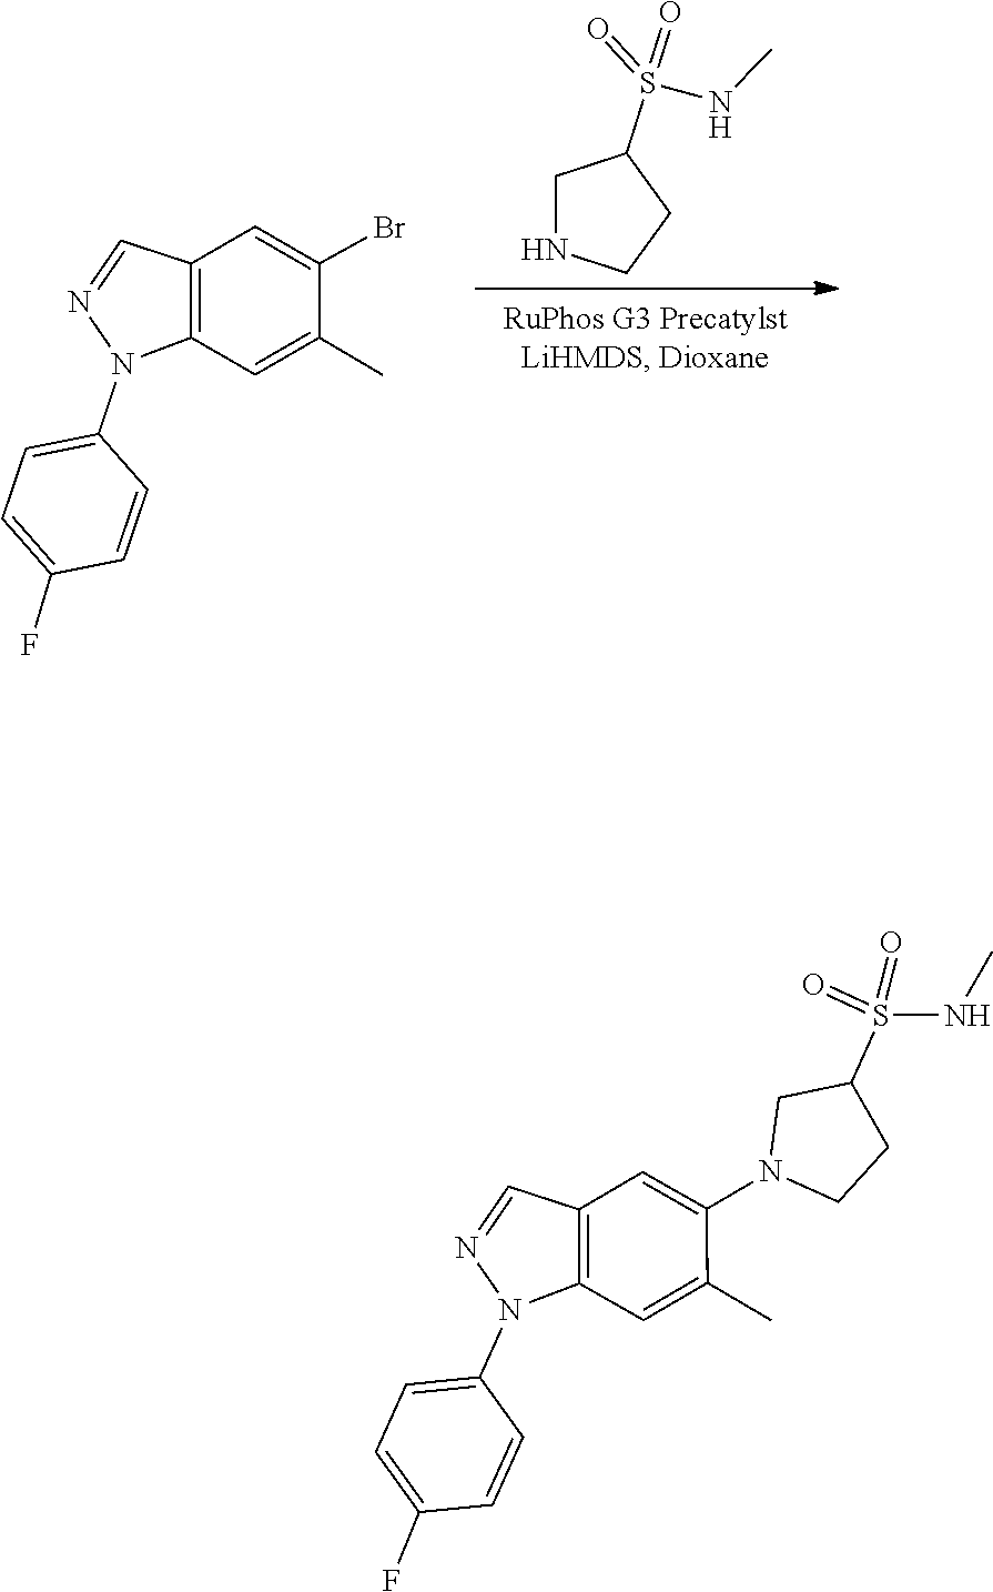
S(=O)(=O)(C1CCNC1)NC.C1=C(Br)C(C)=CC2=C1C=NN2C1=CC=C(F)C=C1.C1=CC(F)=CC=C1N1C2=C(C=C(N3CCC(S(=O)(=O)NC)C3)C(C)=C2)C=N1
